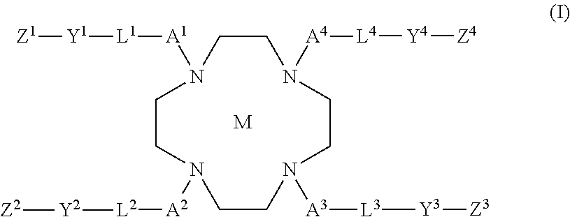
[M].C1CN([A1][L1][Y1][Z1])CCN([A2][L2][Y2][Z2])CCN([A3][L3][Y3][Z3])CCN1[A4][L4][Y4][Z4]
